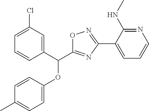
C1=CC(OC(C2=CC(Cl)=CC=C2)C2=NC(C3=CC=CN=C3NC)=NO2)=CC=C1C
